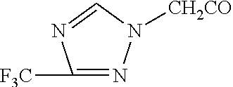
N1=C([CF3])N=CN1[CH2CO]
